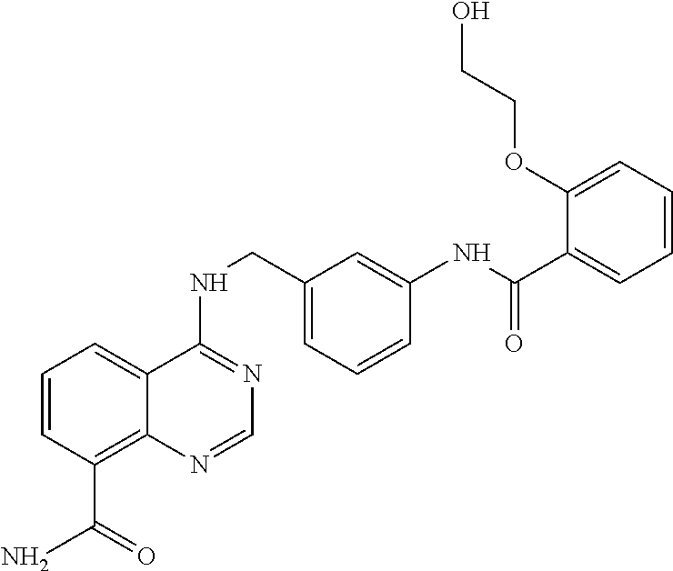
C1=CC(C(N)=O)=C2C(=C1)C(NCC1=CC=CC(NC(C3=CC=CC=C3OCCO)=O)=C1)=NC=N2
